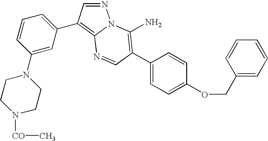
N1=CC(C2=CC=CC(N3CCN([CO]C)CC3)=C2)=C2N1C(N)=C(C1=CC=C(OCC3=CC=CC=C3)C=C1)C=N2
